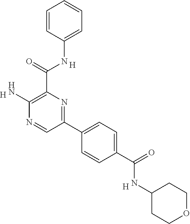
C1=C(NC(C2=C(N)N=CC(C3=CC=C(C(=O)NC4CCOCC4)C=C3)=N2)=O)C=CC=C1.[H].[H].[H]
